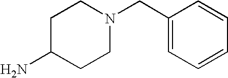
C1C(N)CCN(CC2=CC=CC=C2)C1
